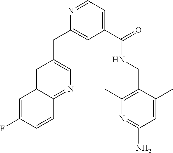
N1=CC=C(C(=O)NCC2=C(C)N=C(N)C=C2C)C=C1CC1=CN=C2C(=C1)C=C(F)C=C2
